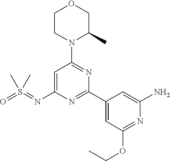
C1=C(N=S(=O)(C)C)N=C(C2=CC(OCC)=NC(N)=C2)N=C1N1C(C)COCC1
